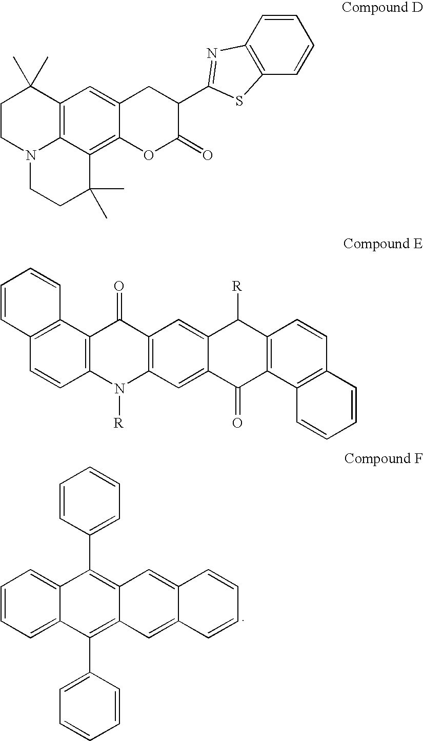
C1=CC=C2C(=C1)C(C1=CC=CC=C1)=C1C(=C2C2=CC=CC=C2)C=C2C(=C1)C=CC=C2.C1CN2C3=C(C1(C)C)C=C1C(=C3C(C)(C)CC2)OC(=O)C(C2=NC3=C(C=CC=C3)S2)C1.C1=CC2=C(C=C1)C1=C(C=C2)N([R])C2=C(C1=O)C=C1C(=C2)C(=O)C2=C(C1[R])C=CC1=C2C=CC=C1
